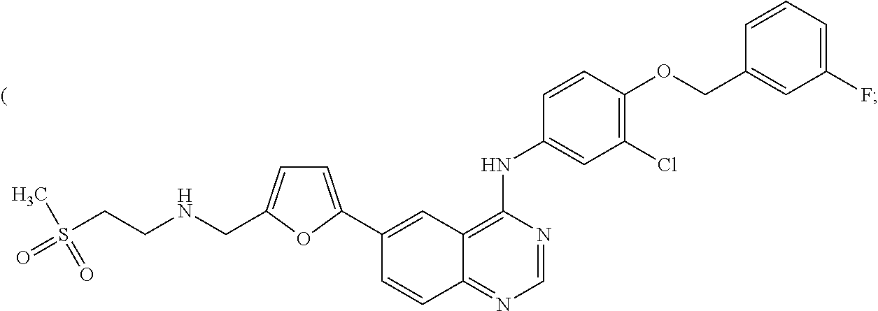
C1=C(C2=CC3=C(NC4=CC(Cl)=C(OCC5=CC(F)=CC=C5)C=C4)N=CN=C3C=C2)OC(CNCCS(=O)(C)=O)=C1
